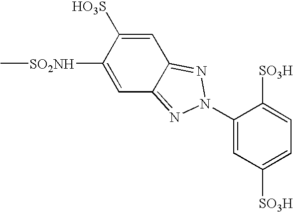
C1([SO2NH]C)=CC2=NN(C3=CC([SO3H])=CC=C3[SO3H])N=C2C=C1[HO3S]
